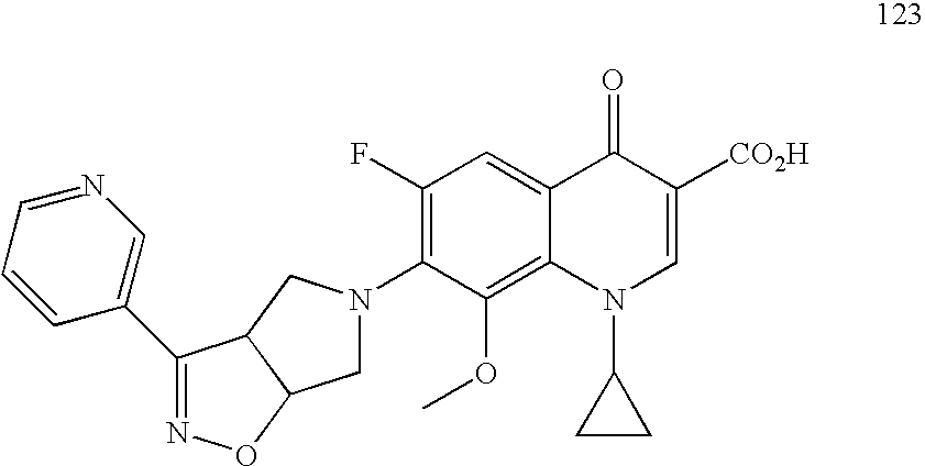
N1=C(C2=CN=CC=C2)C2C(O1)CN(C1=C(F)C=C3C(=C1OC)N(C1CC1)C=C([CO2H])C3=O)C2
